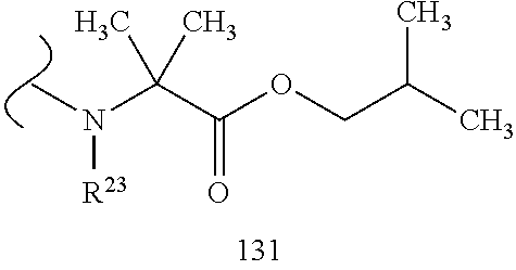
C(C(OCC(C)C)=O)(N([R23])C)(C)C
